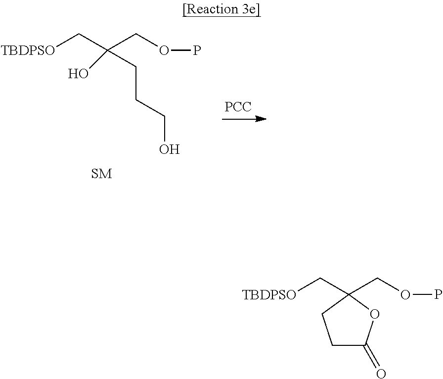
[TBDPSO]CC(COP)(O)CCCO.[PCC].[TBDPSO]CC1(COP)CCC(=O)O1
